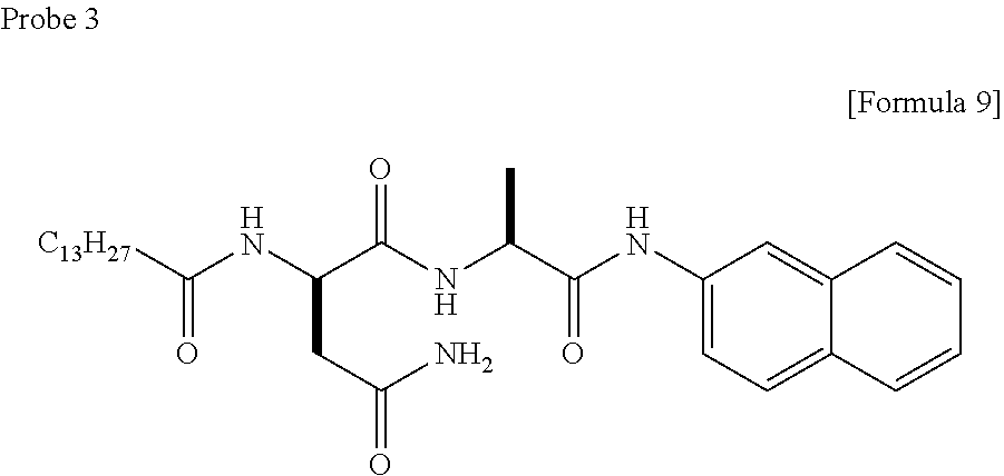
C(NC(C(NC(C(NC1=CC=C2C(=C1)C=CC=C2)=O)C)=O)CC(=O)N)([C13H27])=O
